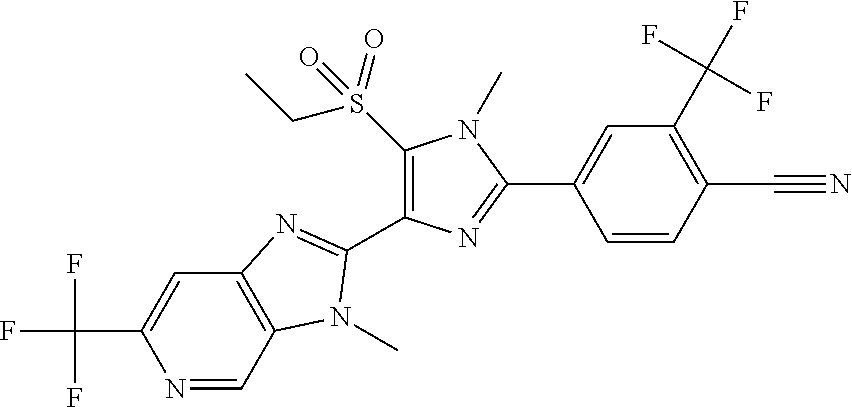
N1=CC2=C(C=C1C(F)(F)F)N=C(C1=C(S(CC)(=O)=O)N(C)C(C3=CC(C(F)(F)F)=C(C#N)C=C3)=N1)N2C
